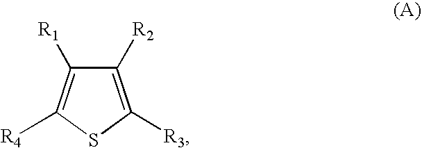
C1([R2])=C([R3])SC([R4])=C1[R1]
